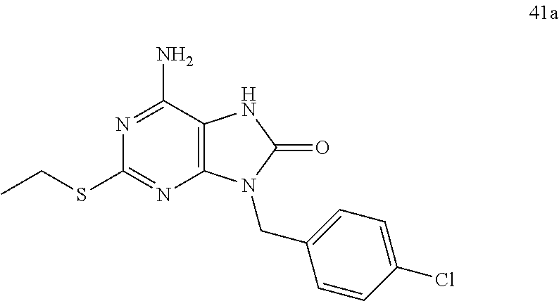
N1=C(N)C2=C(N=C1SCC)N(CC1=CC=C(Cl)C=C1)C(=O)N2
